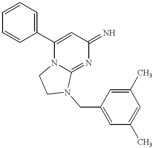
C1=CC=C(C2=CC(=N)N=C3N2CCN3CC2=CC(C)=CC(C)=C2)C=C1
